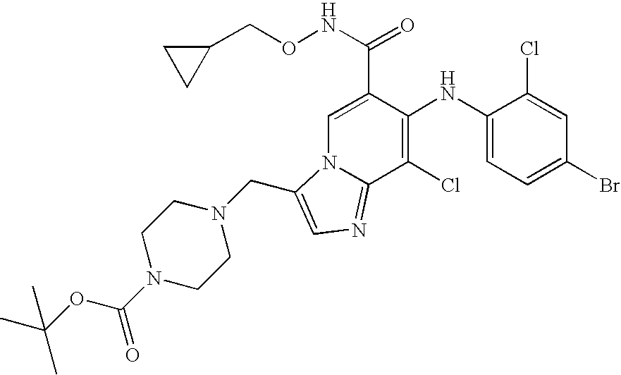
C1(Cl)=C(NC2=CC=C(Br)C=C2Cl)C(C(=O)NOCC2CC2)=CN2C1=NC=C2CN1CCN(C(OC(C)(C)C)=O)CC1
